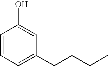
C1=CC=C(CCCC)C=C1O
